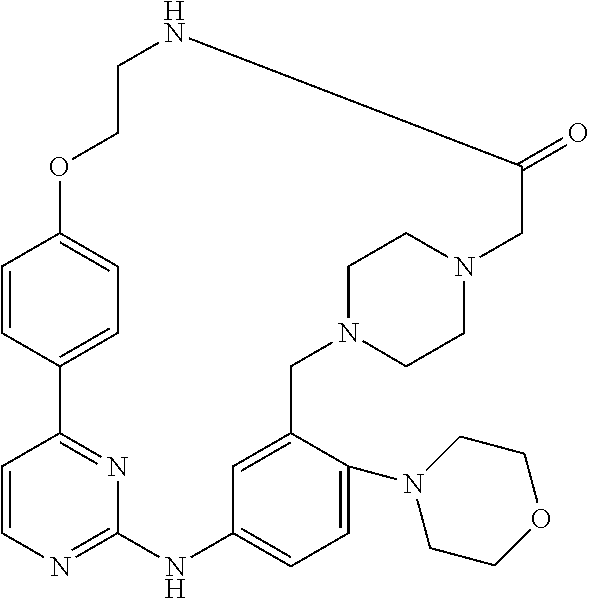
C12=NC=CC(=N1)C1=CC=C(C=C1)OCCNC(=O)CN1CCN(CC3=CC(=CC=C3N3CCOCC3)N2)CC1
